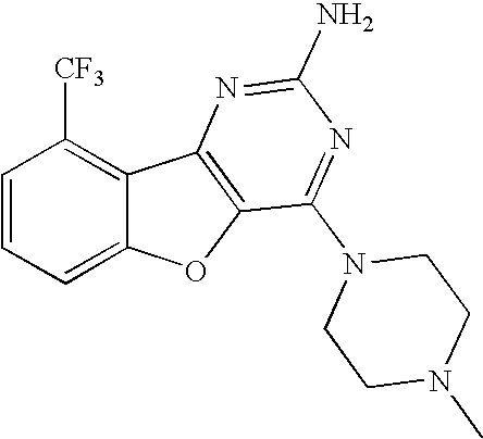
C1=CC=C2C(=C1[CF3])C1=C(O2)C(N2CCN(C)CC2)=NC(N)=N1
